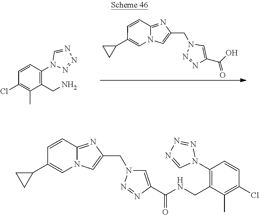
N1=NC(C(O)=O)=CN1CC1=CN2C=C(C3CC3)C=CC2=N1.C1(CN)=C(N2N=NN=C2)C=CC(Cl)=C1C.C1=CC2=NC(CN3C=C(C(=O)NCC4=C(N5N=NN=C5)C=CC(Cl)=C4C)N=N3)=CN2C=C1C1CC1
